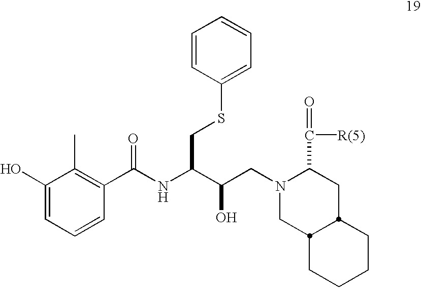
C(O)(CN1CC2C(CC1C([R(5)])=O)CCCC2)C(NC(C1=C(C)C(O)=CC=C1)=O)CSC1=CC=CC=C1
